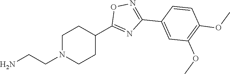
C1N(CCN)CCC(C2=NC(C3=CC(OC)=C(OC)C=C3)=NO2)C1
